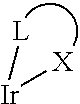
[Ir]([X])[L]
